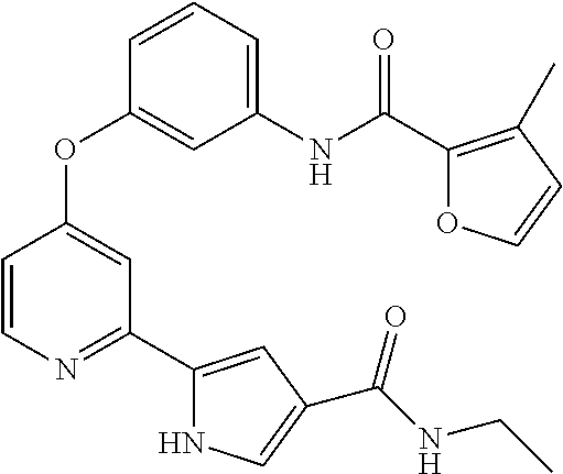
C1(NC(C2=C(C)C=CO2)=O)=CC=CC(OC2=CC(C3=CC(C(NCC)=O)=CN3)=NC=C2)=C1
